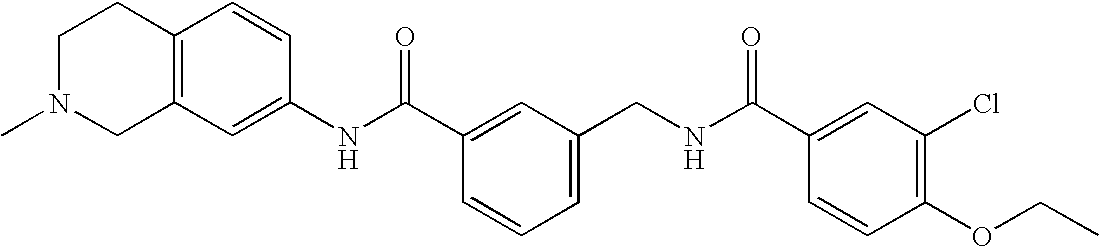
C1(NC(C2=CC(CNC(C3=CC(Cl)=C(OCC)C=C3)=O)=CC=C2)=O)=CC2=C(C=C1)CCN(C)C2
